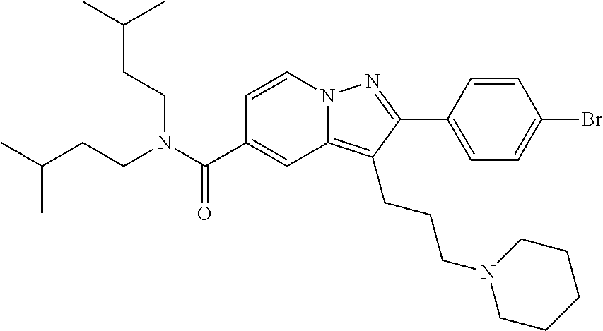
C1=CN2C(=C(CCCN3CCCCC3)C(C3=CC=C(Br)C=C3)=N2)C=C1C(N(CCC(C)C)CCC(C)C)=O
